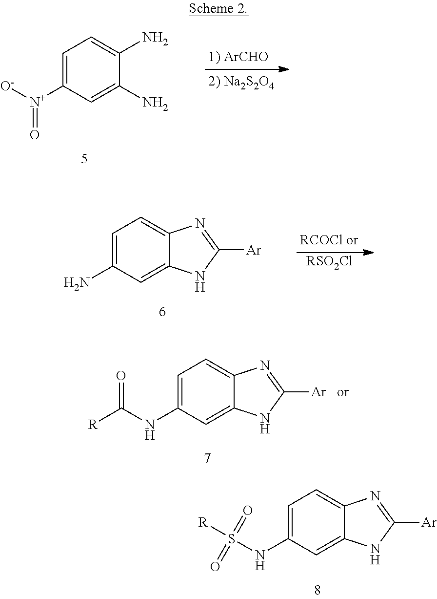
C1=C([N+]([O-])=O)C=C(N)C(N)=C1.C1=C(N)C=C2C(=C1)N=C([Ar])N2.[RSO2Cl].C1=C(NC([R])=O)C=C2C(=C1)N=C([Ar])N2.C1=C(NS(=O)(=O)[R])C=C2C(=C1)N=C([Ar])N2
